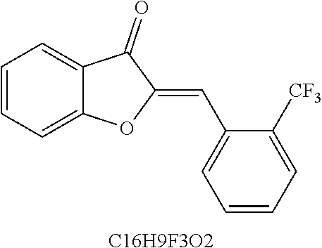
C1=CC=C2C(=C1)C(=O)C(=CC1=CC=CC=C1[CF3])O2.[C16H9F3O2]
